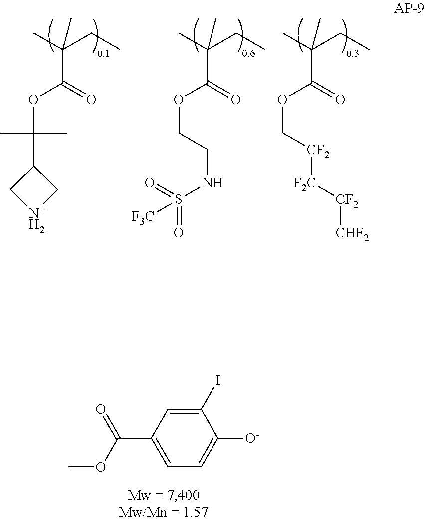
CC(C(OC(C)(C)C1C[N+H2]C1)=O)(CC)C.CC(C(OCCNS(=O)(=O)[F3C])=O)(CC)C.CC(C(OC[CF2][F2C][CF2][CHF2])=O)(CC)C.C1(I)=CC(C(=O)OC)=CC=C1[O-]
